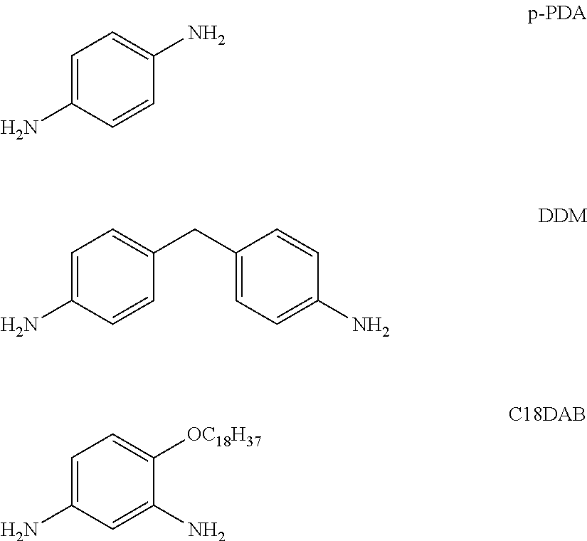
C1=C(N)C=CC(N)=C1.C1=C(N)C=CC(CC2=CC=C(N)C=C2)=C1.C1=C(N)C=C(N)C([OC18H37])=C1
